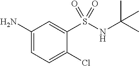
C1(N)=CC=C(Cl)C(S(NC(C)(C)C)(=O)=O)=C1
